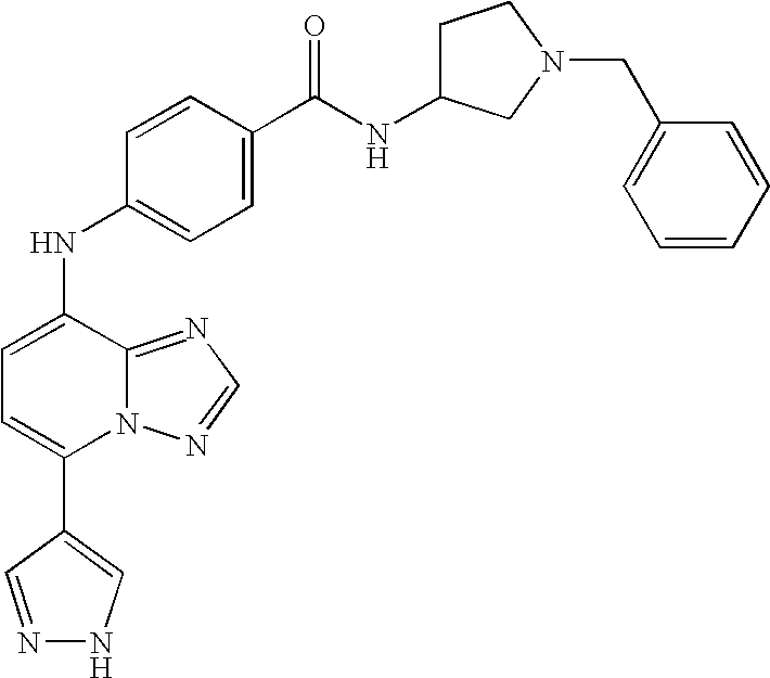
C1(C2=CC=C(NC3=CC=C(C(NC4CCN(CC5=CC=CC=C5)C4)=O)C=C3)C3=NC=NN23)=CNN=C1
